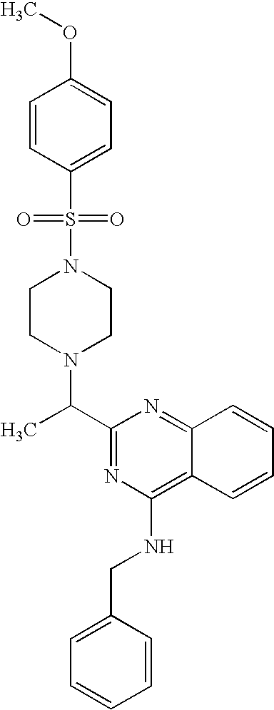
C1(C(C)N2CCN(S(=O)(=O)C3=CC=C(OC)C=C3)CC2)=NC(NCC2=CC=CC=C2)=C2C(=N1)C=CC=C2
